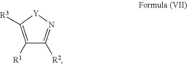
C1([R1])=C([R3])[Y]N=C1[R2]
